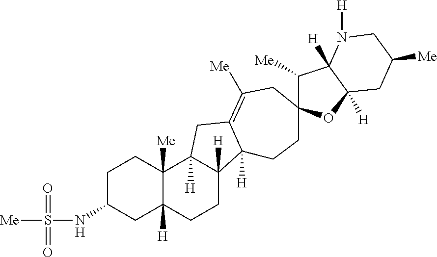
C1C(NS(=O)(=O)[Me])CC2([H])C([Me])(C1)C1([H])C([H])(CC2)C2([H])C(=C([Me])CC3(CC2)C([Me])C2([H])C([H])(O3)CC([Me])CN2[H])C1
